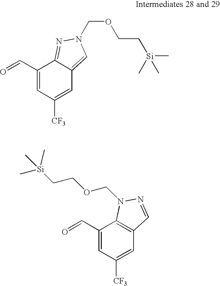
C1(C=O)=CC([CF3])=CC2=C1N(COCC[Si](C)(C)C)N=C2.C1(C=O)=CC([CF3])=CC2=CN(COCC[Si](C)(C)C)N=C12
